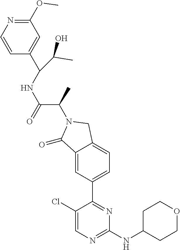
C1(=O)C2=CC(C3=NC(NC4CCOCC4)=NC=C3Cl)=CC=C2CN1C(C(NC(C1=CC(OC)=NC=C1)C(C)O)=O)C
